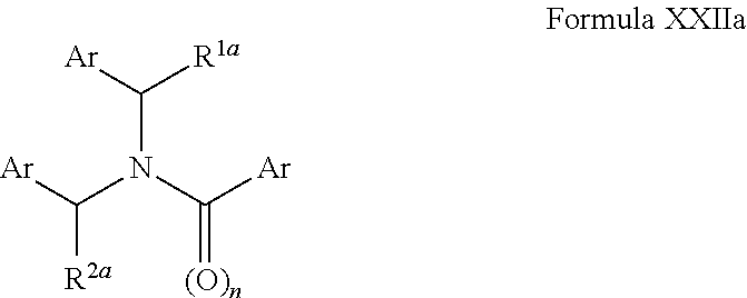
C(N(C([Ar])=[(O)n])C([Ar])[R2a])([Ar])[R1a]
